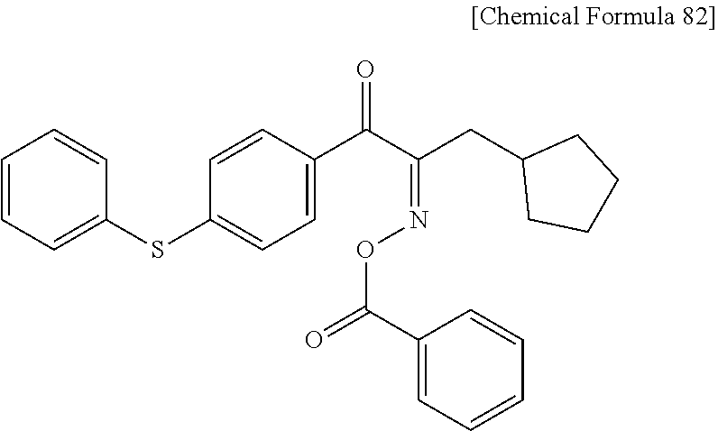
C1=CC=C(SC2=CC=C(C(C(=NOC(C3=CC=CC=C3)=O)CC3CCCC3)=O)C=C2)C=C1
